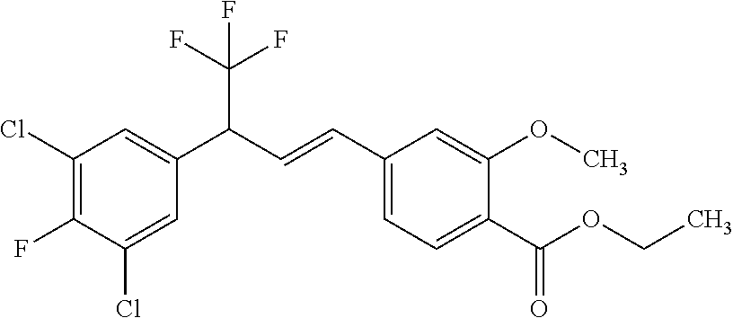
C1(Cl)=C(F)C(Cl)=CC(C(C=CC2=CC=C(C(OCC)=O)C(OC)=C2)C(F)(F)F)=C1
